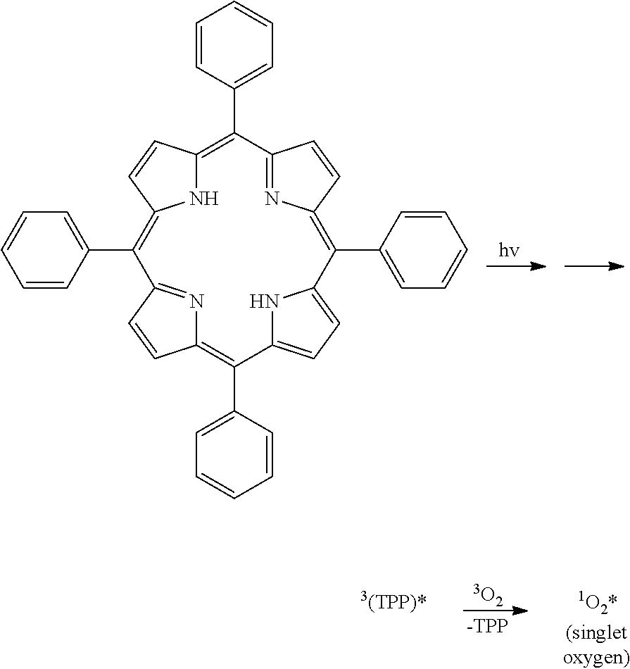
C1=CC(C2=C3NC(=C(C4=CC=CC=C4)C4=NC(=C(C5=CC=CC=C5)C5=CC=C(C(C6=CC=CC=C6)=C6N=C2C=C6)N5)C=C4)C=C3)=CC=C1
